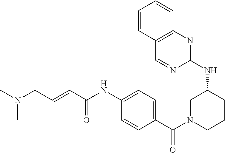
C1CN(C(C2=CC=C(NC(C=CCN(C)C)=O)C=C2)=O)CC(NC2=NC3=C(C=CC=C3)C=N2)C1
